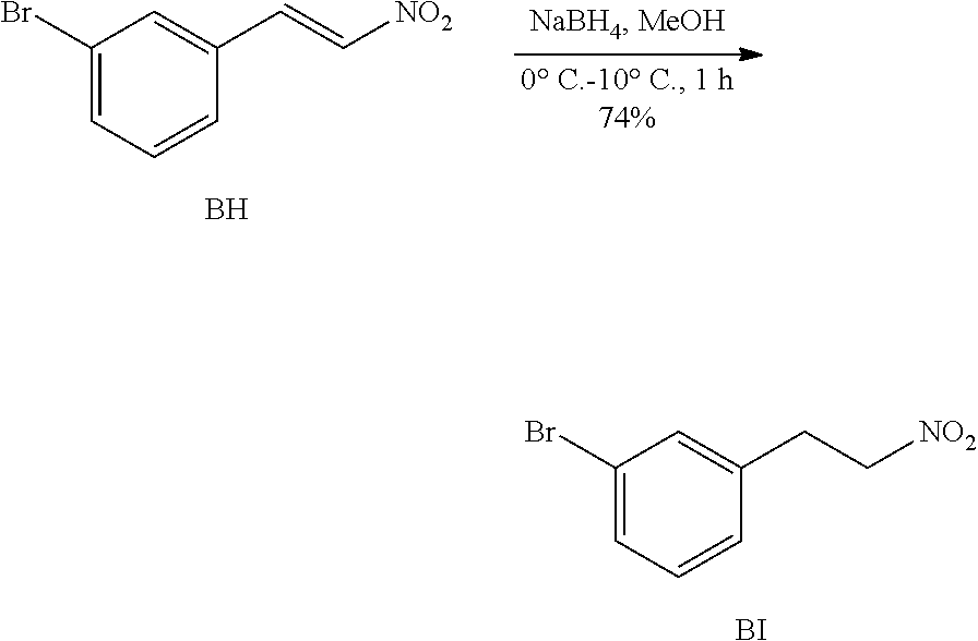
BrC1=CC=CC(CC[NO2])=C1.[BI].BrC1=CC=CC(C=C[NO2])=C1.B
